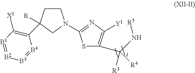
C1CC(C2=C([X1])[B1]=[B2][B3]=[B4]2)([R])CN1C1=NC([Y1])=C(C([R3])(N[R5])[R4])S1
